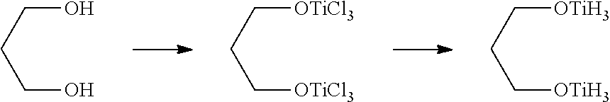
OCCCO.[OTiCl3]CCC[OTiCl3].[OTiH3]CCC[OTiH3]
